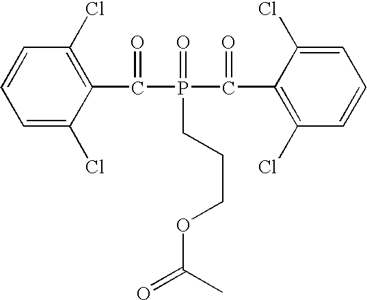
C1=C(Cl)C(C(=O)P(=O)(C(=O)C2=C(Cl)C=CC=C2Cl)CCCOC(=O)C)=C(Cl)C=C1
